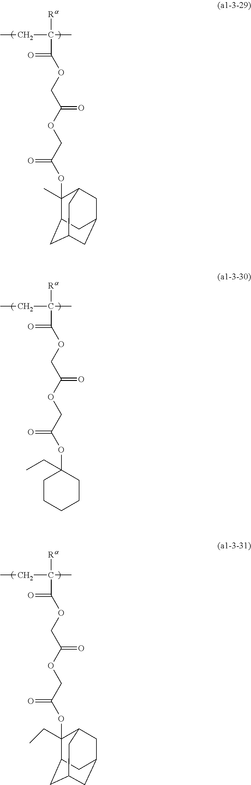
[Ra]C(C)(CC)C(=O)OCC(OCC(=O)OC1(C)C2CC3CC(CC1C3)C2)=O.[Ra]C(C)(CC)C(=O)OCC(OCC(=O)OC1(CC)CCCCC1)=O.[Ra]C(C)(CC)C(=O)OCC(OCC(=O)OC1(CC)C2CC3CC(CC1C3)C2)=O
